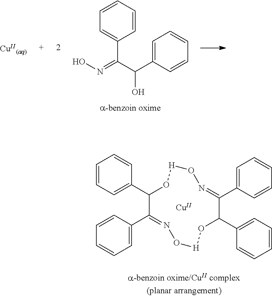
C1=CC=C(C2C(C3=CC=CC=C3)=NO[H]OC(C3=CC=CC=C3)C(C3=CC=CC=C3)=NO[H]O2)C=C1.[Cu].C1=CC=CC(C(C(C2=CC=CC=C2)O)=NO)=C1
